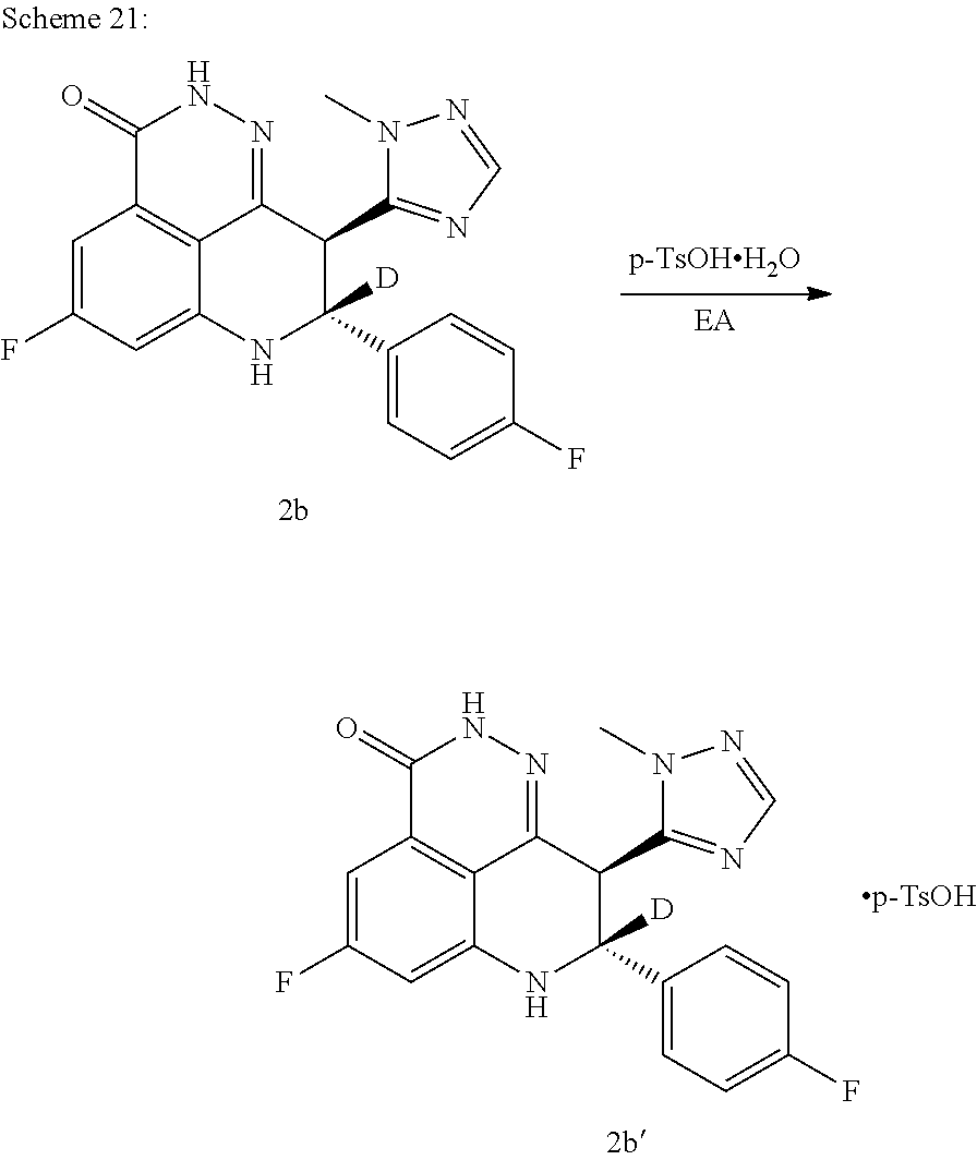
N1(C)C(C2C3=NNC(=O)C4=C3C(=CC(F)=C4)NC2(C2=CC=C(F)C=C2)[D])=NC=N1.N1(C)C(C2C3=NNC(=O)C4=C3C(=CC(F)=C4)NC2(C2=CC=C(F)C=C2)[D])=NC=N1
